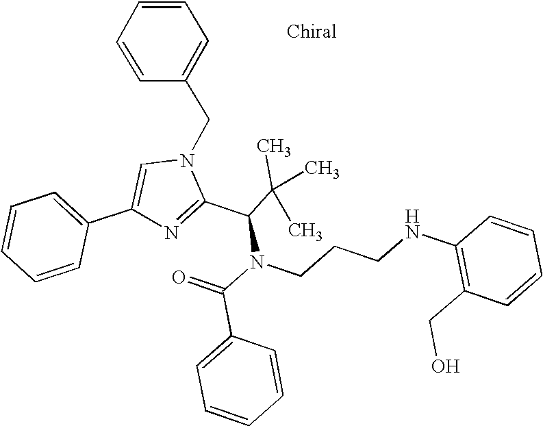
C1=CC=CC(C2=CN(CC3=CC=CC=C3)C(C(C(C)(C)C)N(CCCNC3=C(CO)C=CC=C3)C(C3=CC=CC=C3)=O)=N2)=C1
